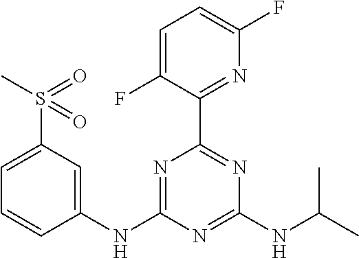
C1=C(F)C(C2=NC(NC(C)C)=NC(NC3=CC(S(C)(=O)=O)=CC=C3)=N2)=NC(F)=C1
